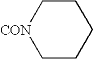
C1CCCC[CON]1
